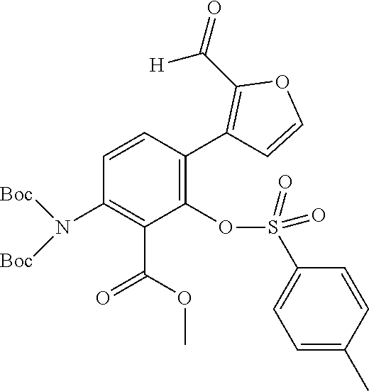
[Boc]N(C1=C(C(OC)=O)C(OS(C2=CC=C(C)C=C2)(=O)=O)=C(C2=C(C([H])=O)OC=C2)C=C1)[Boc]
